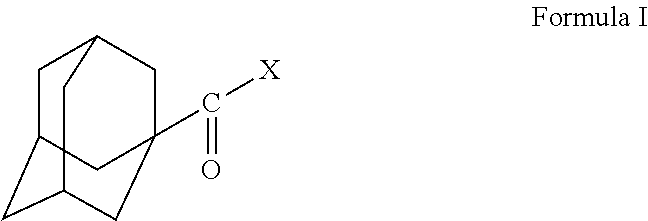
C1C2CC3CC(C(=O)[X])(CC1C3)C2
